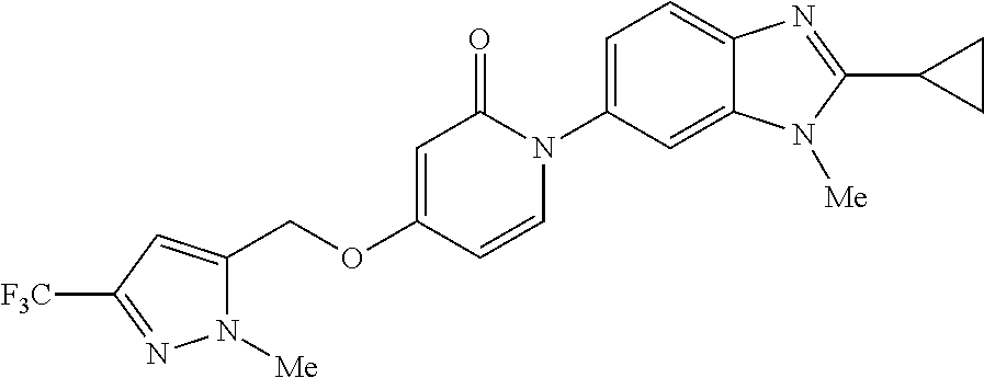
N1([Me])C(COC2=CC(=O)N(C3=CC=C4C(=C3)N([Me])C(C3CC3)=N4)C=C2)=CC([F3C])=N1
